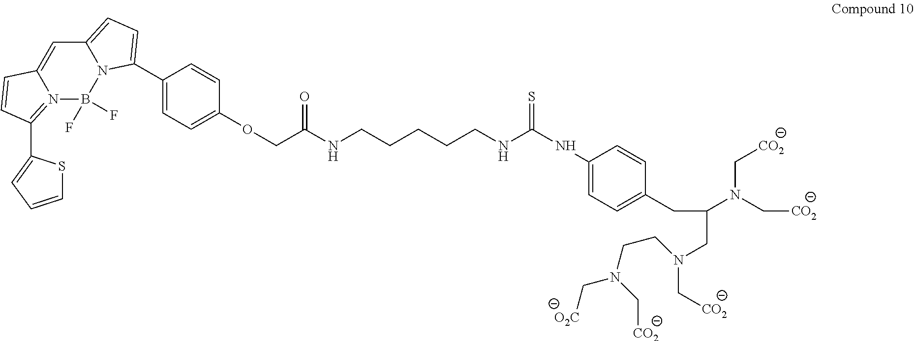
C12=CC=C(C3=CC=C(OCC(=O)NCCCCCNC(=S)NC4=CC=C(CC(N(C[CO2])C[CO2])CN(CCN(C[O2C])C[CO2])C[CO2])C=C4)C=C3)N1B(F)(F)N1=C(C3=CC=CS3)C=CC1=C2
